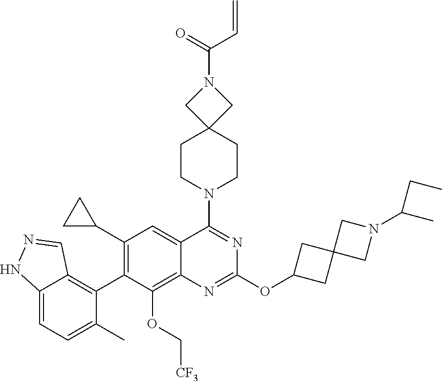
C12=CC=C(C)C(C3=C(C4CC4)C=C4C(=C3OC[CF3])N=C(OC3CC5(C3)CN(C(C)CC)C5)N=C4N3CCC4(CC3)CN(C(=O)C=C)C4)=C1C=NN2
